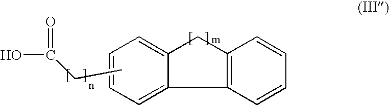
OC(=O)CC.C1=CC=C2C3=C(CC2=C1)C=CC=C3
